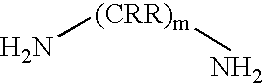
[(CRR)m](N)N
